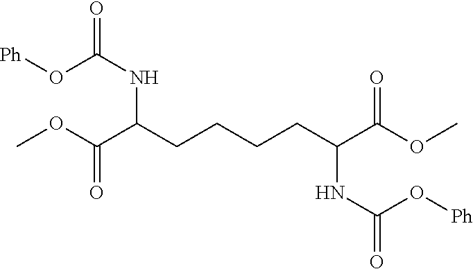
COC(C(CCCCC(C(=O)OC)NC(=O)O[Ph])NC(=O)O[Ph])=O
